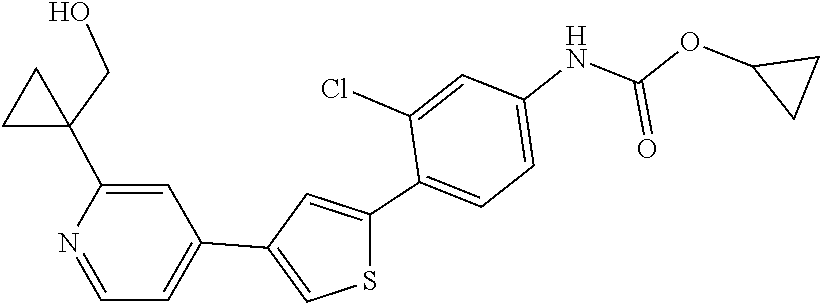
C(OC1CC1)(NC1=CC=C(C2=CC(C3=CC=NC(C4(CO)CC4)=C3)=CS2)C(Cl)=C1)=O
